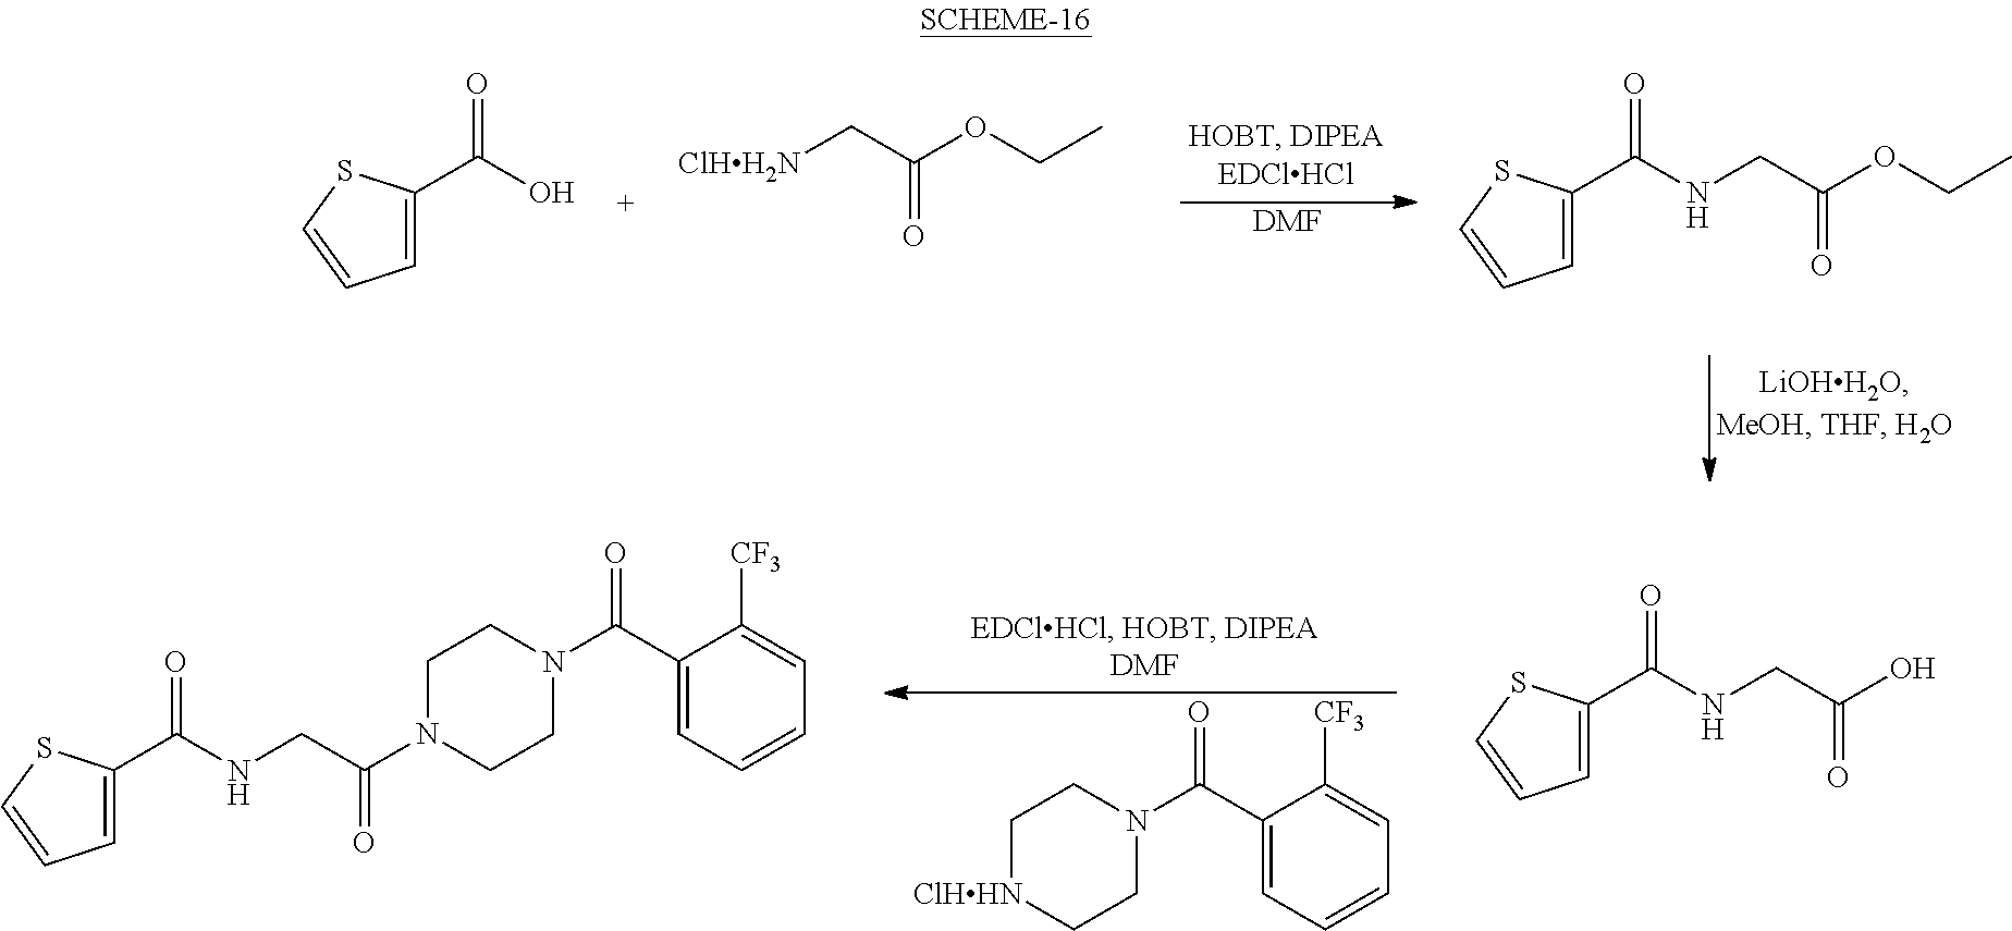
C1[ClHHN]CCN(C(C2=CC=CC=C2[CF3])=O)C1.N(CC(O)=O)C(=O)C1=CC=CS1.N(CC(N1CCN(C(C2=CC=CC=C2[CF3])=O)CC1)=O)C(=O)C1=CC=CS1.[DMF].C1=C(C(O)=O)SC=C1.[ClHH2N]CC(OCC)=O.N(CC(OCC)=O)C(=O)C1=CC=CS1
